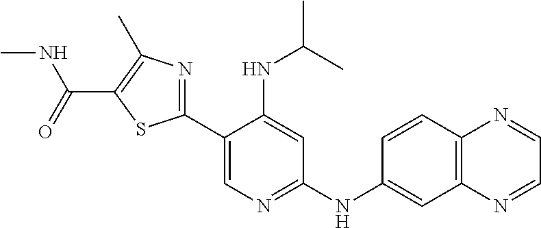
C1(C2=NC(C)=C(C(NC)=O)S2)=CN=C(NC2=CC3=C(C=C2)N=CC=N3)C=C1NC(C)C
